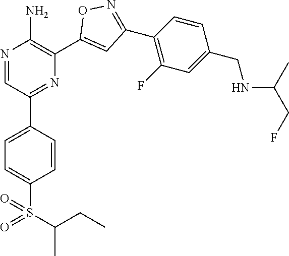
N1=CC(C2=CC=C(S(=O)(C(C)CC)=O)C=C2)=NC(C2=CC(C3=C(F)C=C(CNC(C)CF)C=C3)=NO2)=C1N
